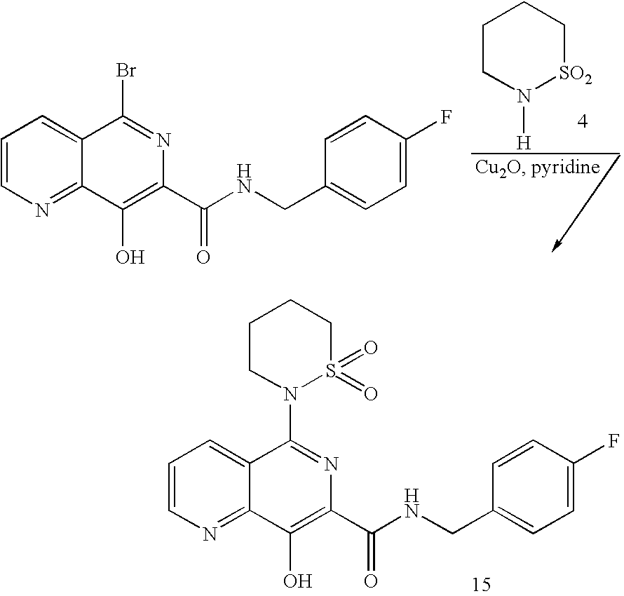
C1=CN=C2C(=C1)C(Br)=NC(C(NCC1=CC=C(F)C=C1)=O)=C2O.C1CN([H])[SO2]CC1.C1=CN=C2C(=C1)C(N1S(=O)(=O)CCCC1)=NC(C(NCC1=CC=C(F)C=C1)=O)=C2O
